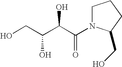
OCC(C(C(=O)N1CCCC1CO)O)O
